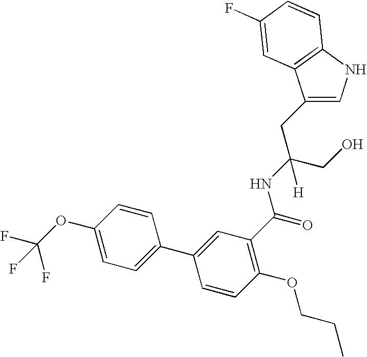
C1(CC(CO)(NC(=O)C2=C(OCCC)C=CC(C3=CC=C(OC(F)(F)F)C=C3)=C2)[H])=CNC2=C1C=C(F)C=C2
